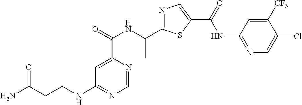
C1=NC(C(=O)NC(C2=NC=C(C(=O)NC3=NC=C(Cl)C([CF3])=C3)S2)C)=CC(NCCC(N)=O)=N1
